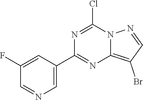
C1=C(C2=NC3=C(Br)C=NN3C(Cl)=N2)C=C(F)C=N1
